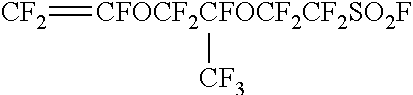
[CF2]=[CFOCF2CFOCF2CF2SO2F][CF3]
